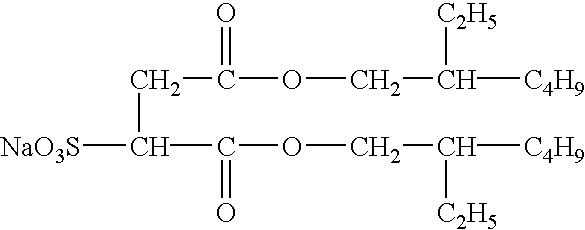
C(C([NaO3S])C(OCC([C2H5])[C4H9])=O)C(OCC([C2H5])[C4H9])=O
